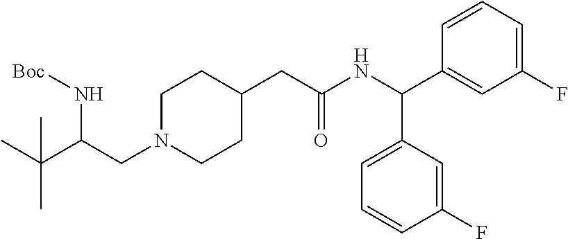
C(C(CN1CCC(CC(NC(C2=CC(F)=CC=C2)C2=CC=CC(F)=C2)=O)CC1)N[Boc])(C)(C)C
